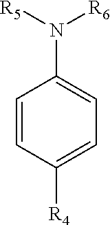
C1=CC([R4])=CC=C1N([R5])[R6]
